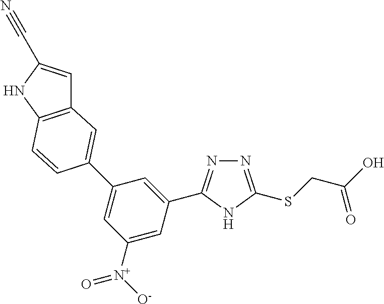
N1=C(SCC(O)=O)NC(C2=CC(C3=CC4=C(NC(C#N)=C4)C=C3)=CC([N+]([O-])=O)=C2)=N1
